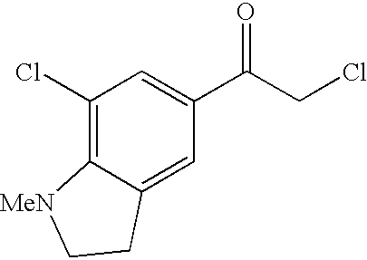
C1(Cl)=C2C(=CC(C(CCl)=O)=C1)CC[MeN]2
